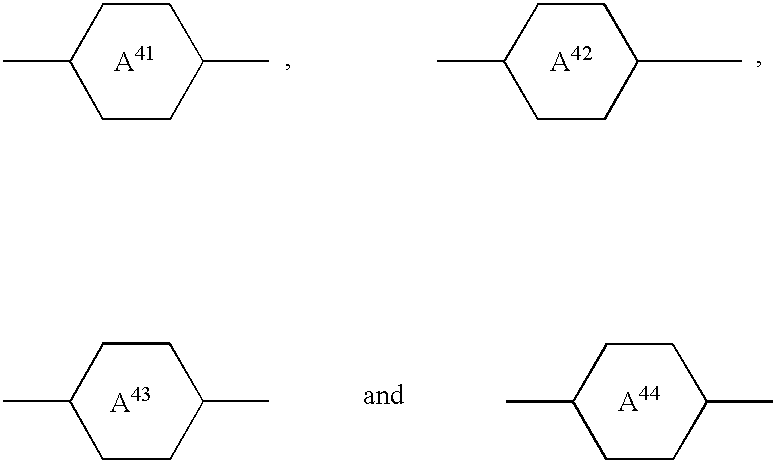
C1C(C)CCC(C)C1.C1(C)CCC(C)CC1.C1(C)CCC(C)CC1.C1C(C)CCC(C)C1
